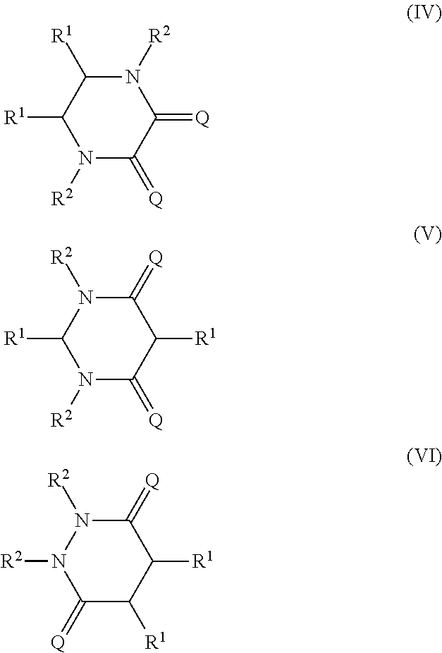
N1([R2])C([R1])C([R1])N([R2])C(=[Q])C1=[Q].C1(=[Q])N([R2])C([R1])N([R2])C(=[Q])C1[R1].C1(=[Q])N([R2])N([R2])C(=[Q])C([R1])C1[R1]
